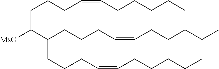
[MsO]C(C(CCCC=CCCCCC)CCCC=CCCCCC)CCCC=CCCCCC
